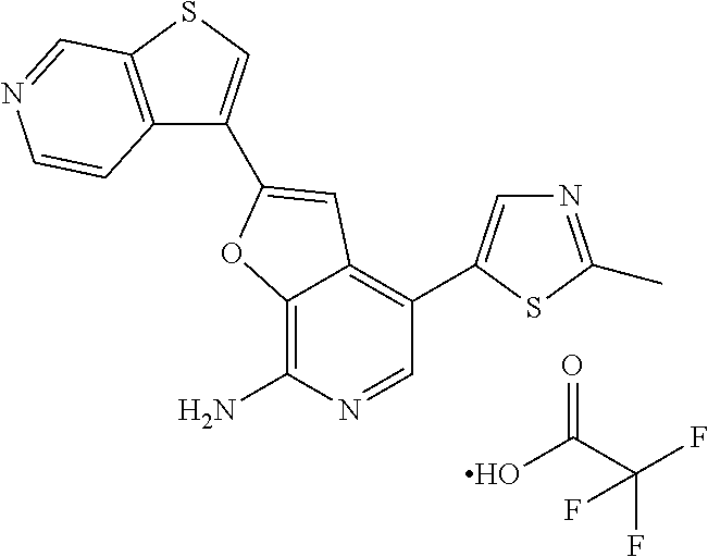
C12=C(N)N=CC(C3=CN=C(C)S3)=C1C=C(C1=CSC3=C1C=CN=C3)O2.OC(C(F)(F)F)=O
